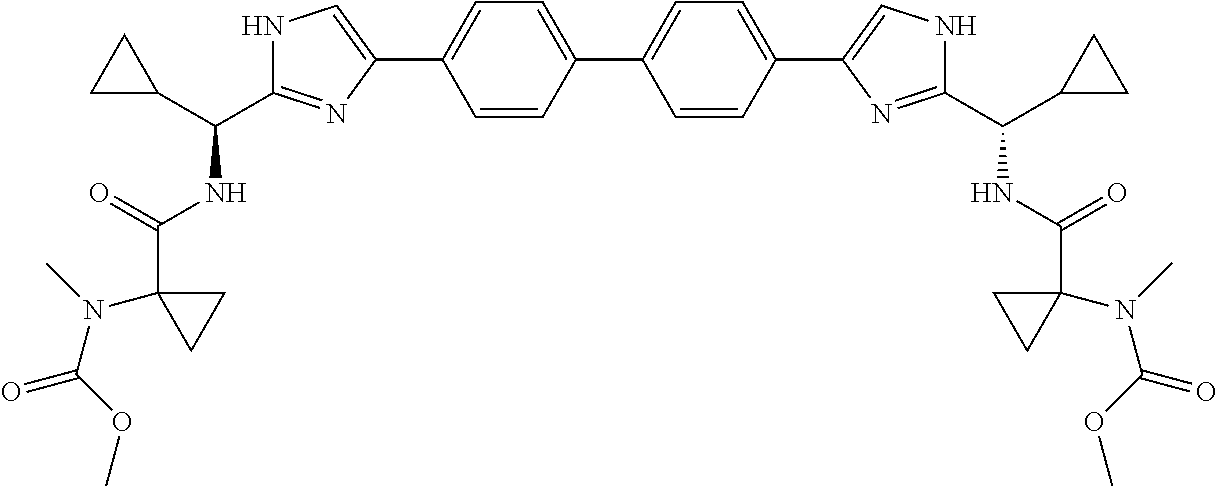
C1=CC(C2=CC=C(C3=CNC(C(C4CC4)NC(=O)C4(N(C)C(=O)OC)CC4)=N3)C=C2)=CC=C1C1=CNC(C(C2CC2)NC(=O)C2(N(C)C(=O)OC)CC2)=N1
